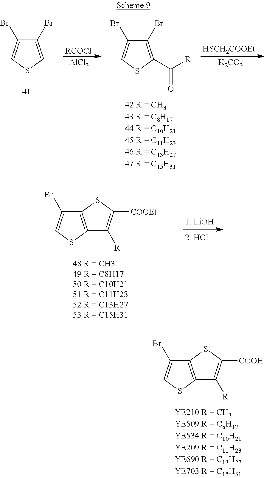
[RCOCl].[AlCl3].C1(Br)=CSC=C1Br.C1(Br)=C(C([R])=O)SC=C1Br.[HSCH2COOEt].[K2CO3].C12=C(SC=C1Br)C([R])=C([COOEt])S2.C12=C(SC=C1Br)C([R])=C([COOH])S2
